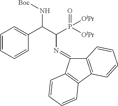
C1=CC=CC(C(C(P([OiPr])(=O)[OiPr])N=C2C3=C(C4=C2C=CC=C4)C=CC=C3)N[Boc])=C1
